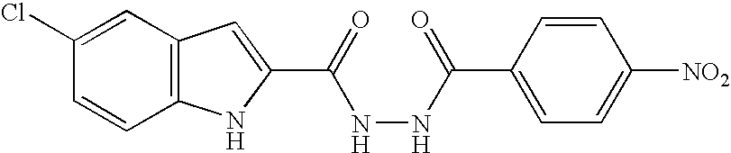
C12=C(C=C(Cl)C=C1)C=C(C(=O)NNC(C1=CC=C([NO2])C=C1)=O)N2
